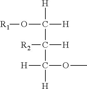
[H]C([H])(C(C([H])(OC)[H])([R2])[H])O[R1]
